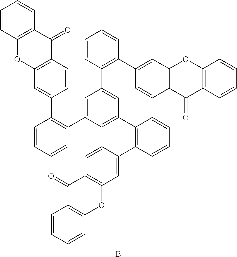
C12=C(C=C(C3=C(C4=CC(C5=C(C6=CC7=C(C=C6)C(=O)C6=C(O7)C=CC=C6)C=CC=C5)=CC(C5=C(C6=CC7=C(C=C6)C(=O)C6=C(O7)C=CC=C6)C=CC=C5)=C4)C=CC=C3)C=C1)OC1=C(C2=O)C=CC=C1.B
